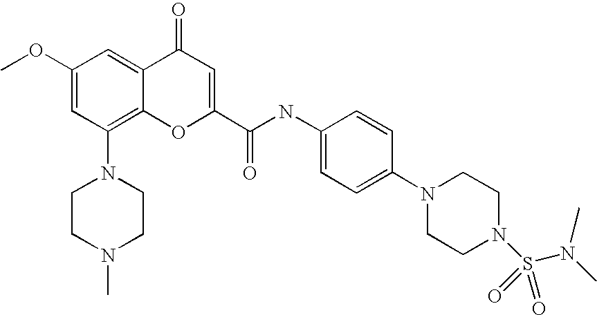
C1(OC)=CC(N2CCN(C)CC2)=C2C(=C1)C(=O)C=C(C(=O)NC1=CC=C(N3CCN(S(N(C)C)(=O)=O)CC3)C=C1)O2
